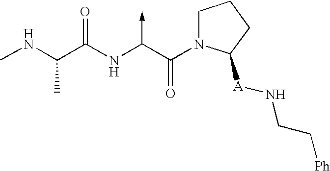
C(NC)(C(NC(C(N1CCCC1[A]NCC[Ph])=O)->C)=O)C
